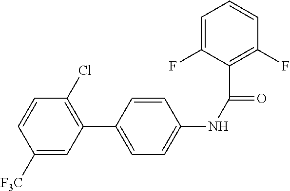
C1([F3C])=CC(C2=CC=C(NC(=O)C3=C(F)C=CC=C3F)C=C2)=C(Cl)C=C1
